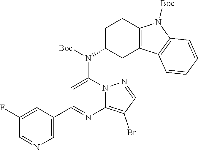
C1=C(N([Boc])C2CC3=C(CC2)N([Boc])C2=C3C=CC=C2)N2C(=C(Br)C=N2)N=C1C1=CN=CC(F)=C1
